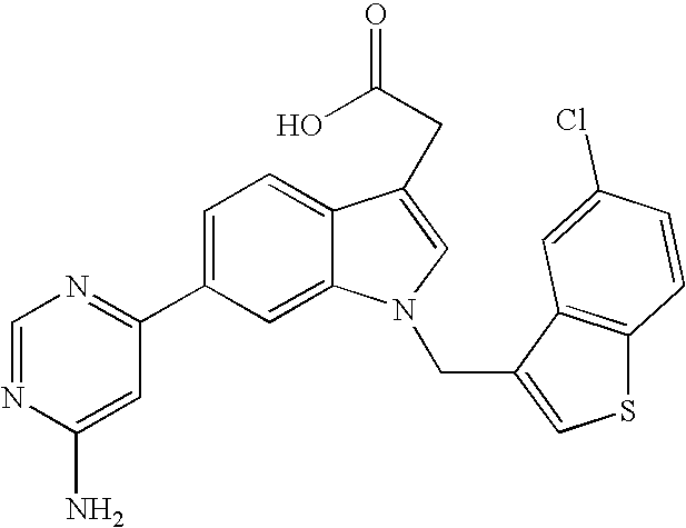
C1(C2=NC=NC(N)=C2)=CC=C2C(=C1)N(CC1=CSC3=C1C=C(Cl)C=C3)C=C2CC(O)=O
